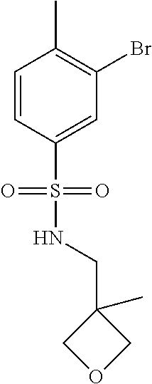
C1=CC(S(=O)(NCC2(C)COC2)=O)=CC(Br)=C1C
